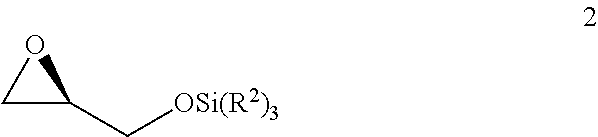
C1C(C[OSi(R2)3])O1
